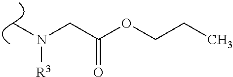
C(C(OCCC)=O)N(C)[R3]
